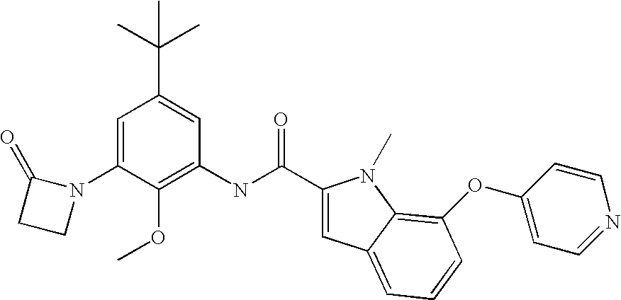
C1=C(N2C(=O)CC2)C(OC)=C(NC(=O)C2=CC3=CC=CC(OC4=CC=NC=C4)=C3N2C)C=C1C(C)(C)C
